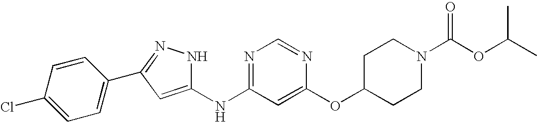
C1(NC2=NC=NC(OC3CCN(C(OC(C)C)=O)CC3)=C2)=CC(C2=CC=C(Cl)C=C2)=NN1
